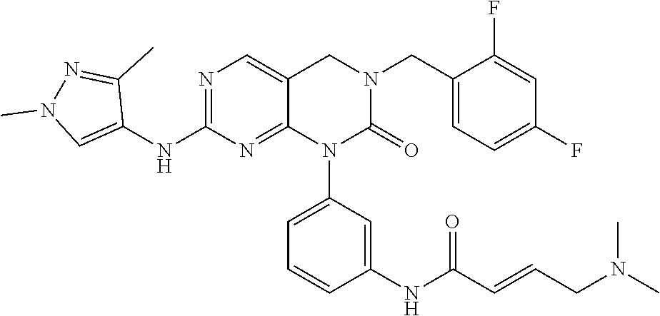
C1=C(F)C(CN2CC3=CN=C(NC4=CN(C)N=C4C)N=C3N(C3=CC=CC(NC(C=CCN(C)C)=O)=C3)C2=O)=CC=C1F
